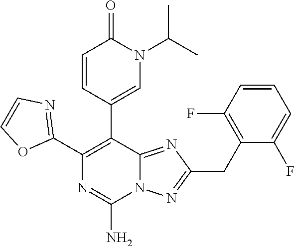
C1(C2=C(C3=CN(C(C)C)C(=O)C=C3)C3=NC(CC4=C(F)C=CC=C4F)=NN3C(N)=N2)=NC=CO1
